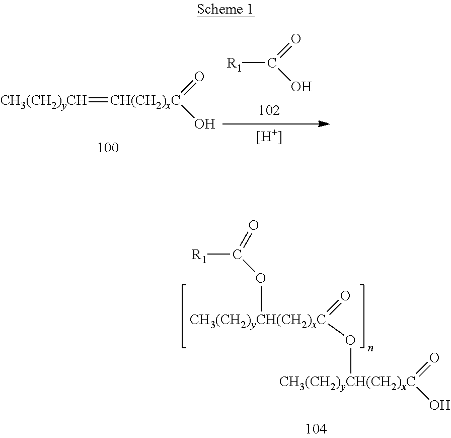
[R1]C(=O)O.[CH3(CH2)yCH]=[CH(CH2)xC](=O)O.[H].[CH3(CH2)yCH(CH2)xC](=O)(O)O[CH3(CH2)yCH(CH2)xC](OC([R1])=O)=O
